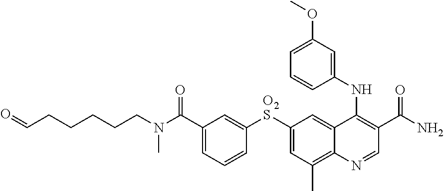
O=CCCCCCN(C(C1=CC=CC([O2S]C2=CC(C)=C3C(=C2)C(NC2=CC(OC)=CC=C2)=C(C(N)=O)C=N3)=C1)=O)C
